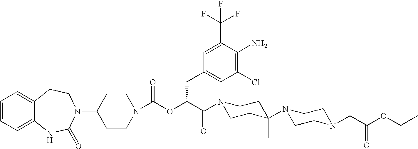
C1(N2C(=O)NC3=CC=CC=C3CC2)CCN(C(OC(C(=O)N2CCC(N3CCN(CC(OCC)=O)CC3)(C)CC2)CC2=CC(Cl)=C(N)C(C(F)(F)F)=C2)=O)CC1
